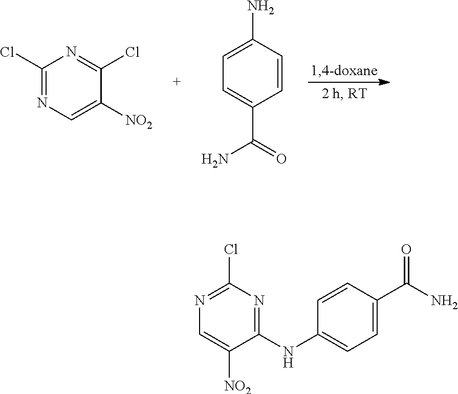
C1(Cl)=NC=C([NO2])C(Cl)=N1.C1(N)=CC=C(C(=O)N)C=C1.C1(Cl)=NC=C([NO2])C(NC2=CC=C(C(N)=O)C=C2)=N1
